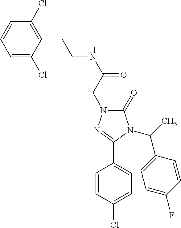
C1=C(Cl)C(CCNC(=O)CN2C(=O)N(C(C)C3=CC=C(F)C=C3)C(C3=CC=C(Cl)C=C3)=N2)=C(Cl)C=C1
